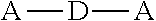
[A][D][A]
